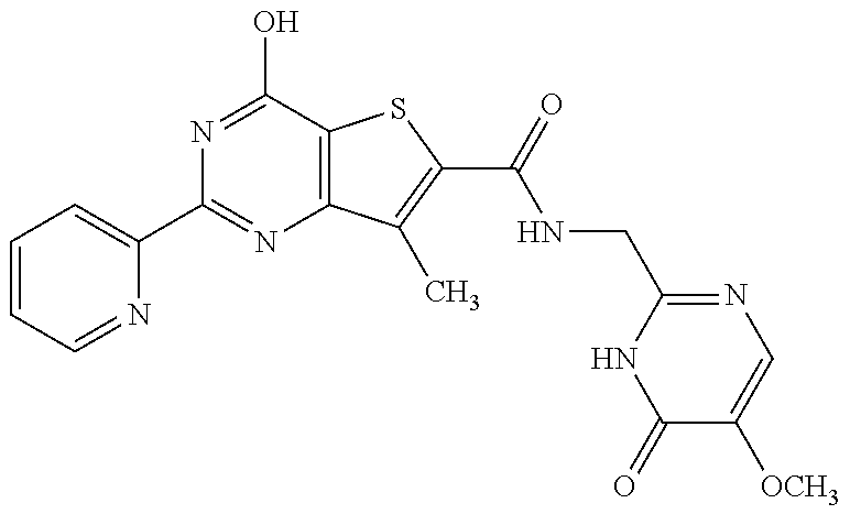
C1=CC=NC(C2=NC3=C(C(O)=N2)SC(C(NCC2=NC=C([OCH3])C(=O)N2)=O)=C3C)=C1
